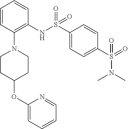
C1=CC(N2CCC(OC3=CC=CC=N3)CC2)=C(NS(C2=CC=C(S(=O)(N(C)C)=O)C=C2)(=O)=O)C=C1
